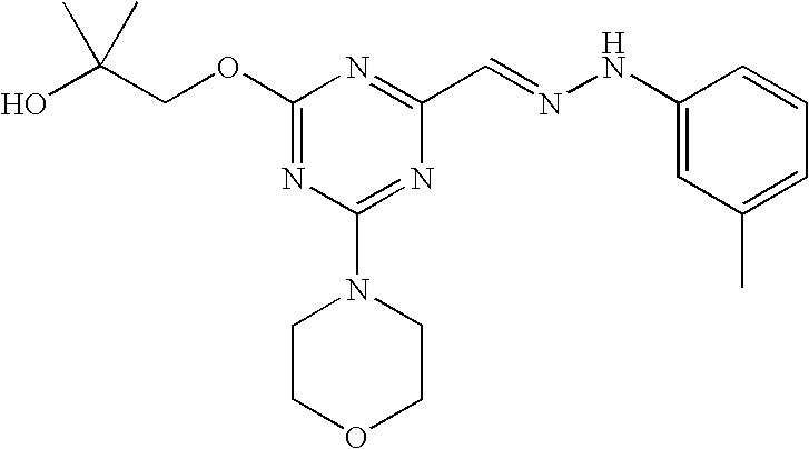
C(COC1=NC(N2CCOCC2)=NC(C=NNC2=CC(C)=CC=C2)=N1)(O)(C)C
